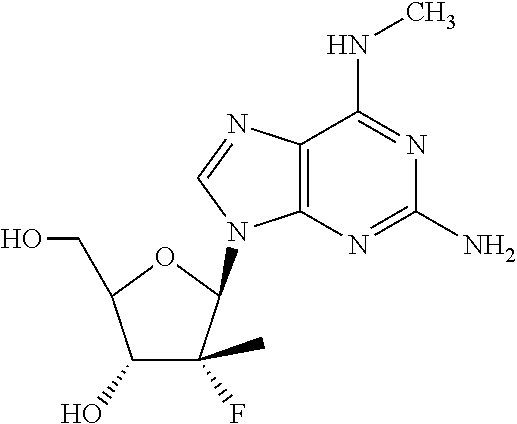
C12=C(N=C(N)N=C1NC)N(C1C(F)(C)C(O)C(CO)O1)C=N2
